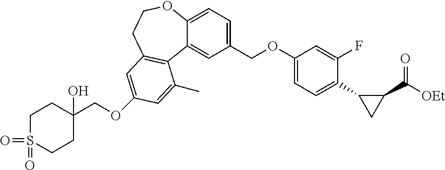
C1(OCC2=CC=C3C(=C2)C2=C(CCO3)C=C(OCC3(O)CCS(=O)(=O)CC3)C=C2C)=CC=C(C2CC2C([OEt])=O)C(F)=C1
